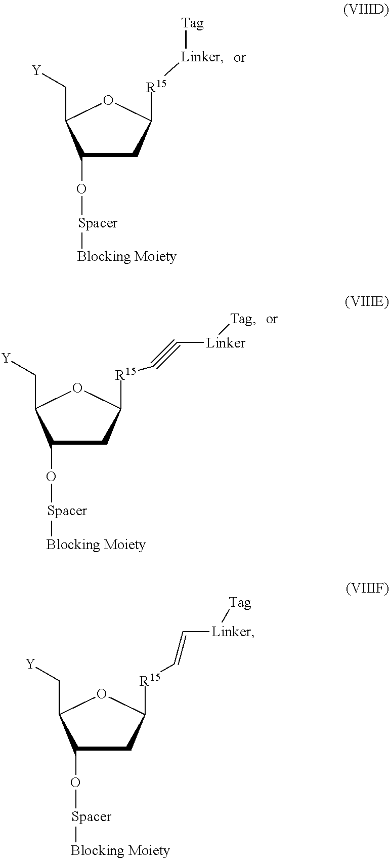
C1C(O[Spacer][Blocking Moiety])C(C[Y])OC1[R15][Linker][Tag].C1C(O[Spacer][Blocking Moiety])C(C[Y])OC1[R15]C#C[Linker][Tag].C1C(O[Spacer][Blocking Moiety])C(C[Y])OC1[R15]C=C[Linker][Tag]
